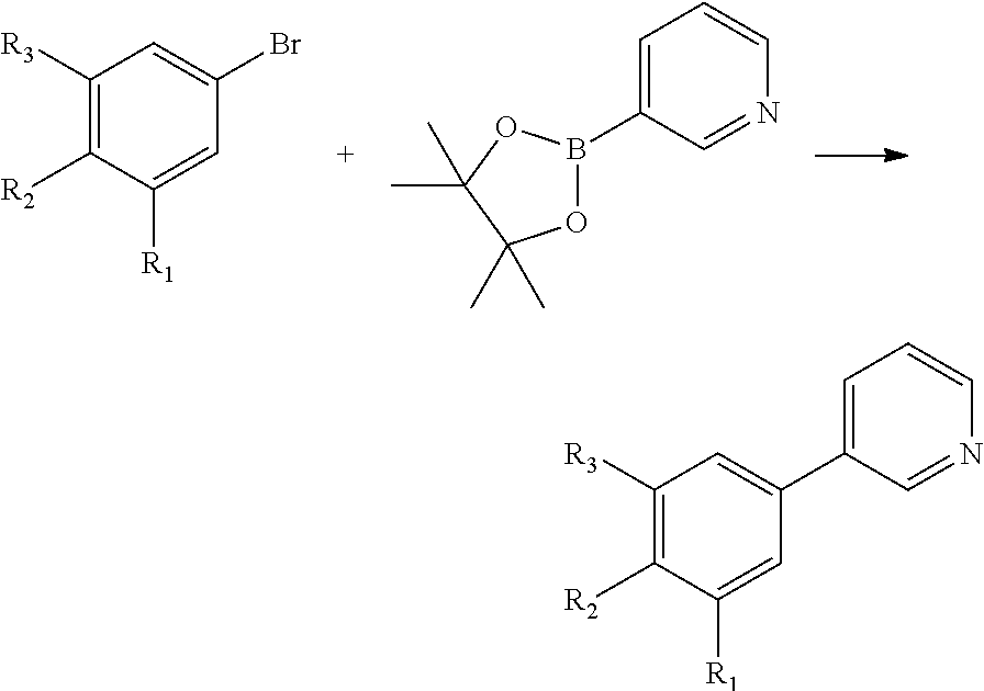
C1([R3])=C([R2])C([R1])=CC(Br)=C1.C1=C(B2OC(C)(C)C(C)(C)O2)C=NC=C1.C1([R3])=C([R2])C([R1])=CC(C2=CC=CN=C2)=C1
